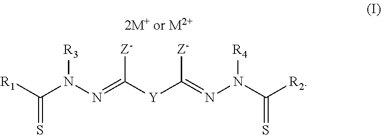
[R1]C(N(N=C([Y]C(=NN(C([R2])=S)[R4])[Z-])[Z-])[R3])=S.[2M+ or M2+]
